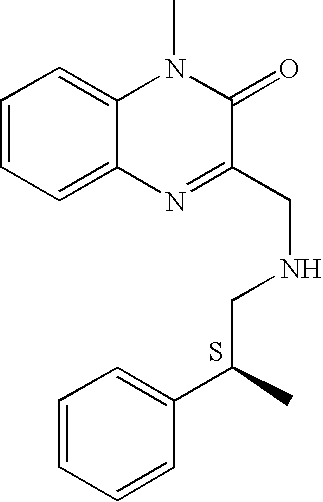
C1=CC=C2C(=C1)N(C)C(=O)C(CNCC(C1=CC=CC=C1)C)=N2.S
